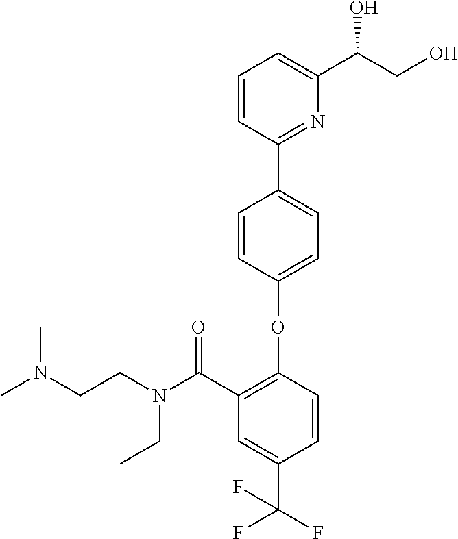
C1=C(OC2=C(C(N(CCN(C)C)CC)=O)C=C(C(F)(F)F)C=C2)C=CC(C2=NC(C(CO)O)=CC=C2)=C1
